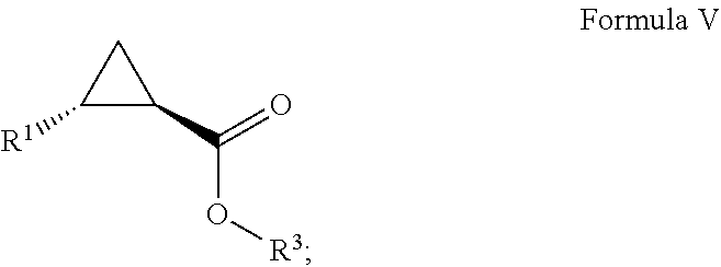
C1([R1])C(C(=O)O[R3])C1
